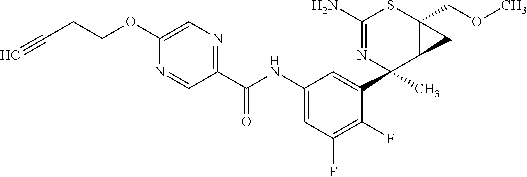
N1=CC(C(NC2=CC(F)=C(F)C(C3(C)C4C(COC)(SC(N)=N3)C4)=C2)=O)=NC=C1OCCC#C
